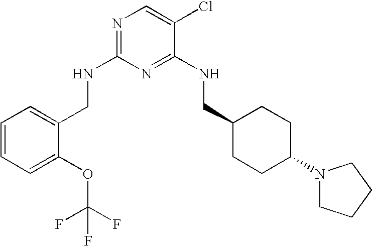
C1(CNC2=NC=C(Cl)C(NCC3CCC(N4CCCC4)CC3)=N2)=CC=CC=C1OC(F)(F)F
